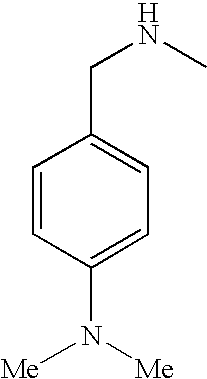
C1=CC(N([Me])[Me])=CC=C1CNC
